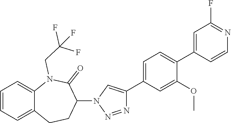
C1=C2C(=CC=C1)CCC(N1C=C(C3=CC=C(C4=CC(F)=NC=C4)C(OC)=C3)N=N1)C(=O)N2CC(F)(F)F
